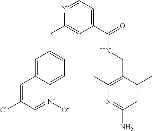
C1(C(=O)NCC2=C(C)N=C(N)C=C2C)=CC=NC(CC2=CC=C3C(=C2)C=C(Cl)C=[N+]3[O-])=C1
